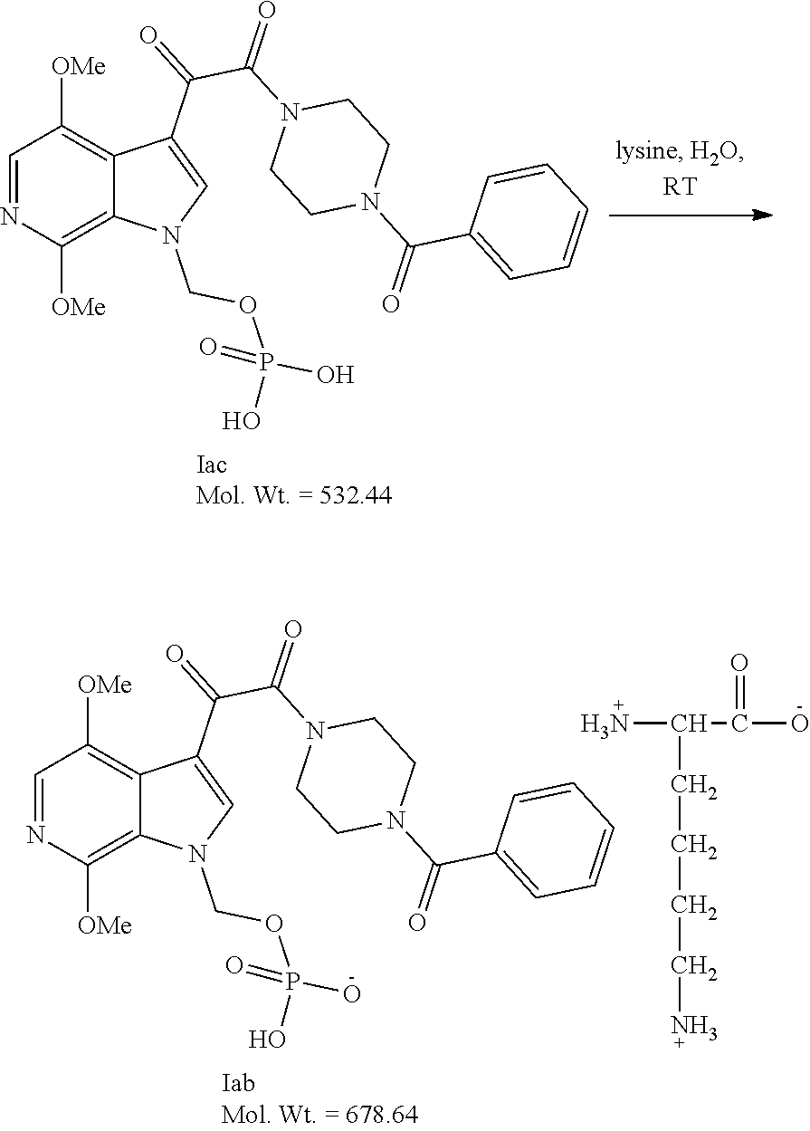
C1=NC([OMe])=C2C(=C1[OMe])C(C(=O)C(N1CCN(C(=O)C3=CC=CC=C3)CC1)=O)=CN2COP(O)(O)=O.C1=NC([OMe])=C2C(=C1[OMe])C(C(=O)C(N1CCN(C(=O)C3=CC=CC=C3)CC1)=O)=CN2COP(O)(O)=O.NC(C(O)=O)CCCCN
